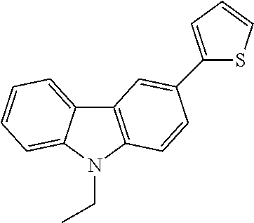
C12=CC=CC=C1N(CC)C1=C2C=C(C2=CC=CS2)C=C1
